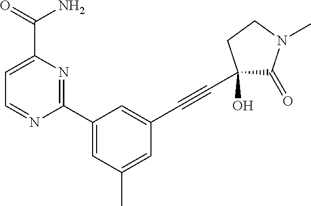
C1(C2=CC(C)=CC(C#CC3(O)C(=O)N(C)CC3)=C2)=NC(C(=O)N)=CC=N1
